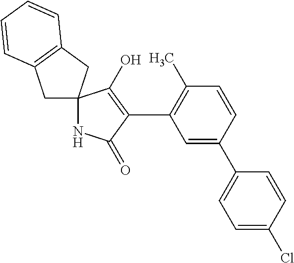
N1C(=O)C(C2=C(C)C=CC(C3=CC=C(Cl)C=C3)=C2)=C(O)C12CC1=C(C2)C=CC=C1
